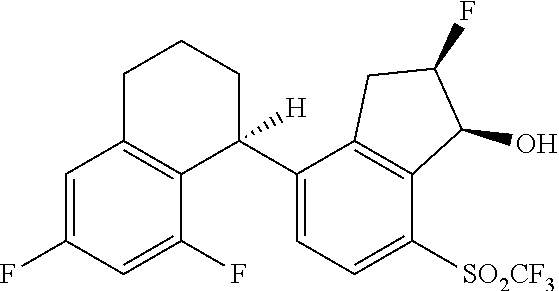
C1=C(F)C=C(F)C2=C1CCCC2(C1=CC=C([SO2CF3])C2=C1CC(F)C2O)[H]
